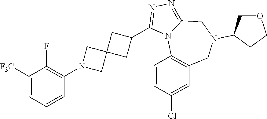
C1([F3C])=CC=CC(N2CC3(C2)CC(C2=NN=C4N2C2=C(CN(C5COCC5)C4)C=C(Cl)C=C2)C3)=C1F
